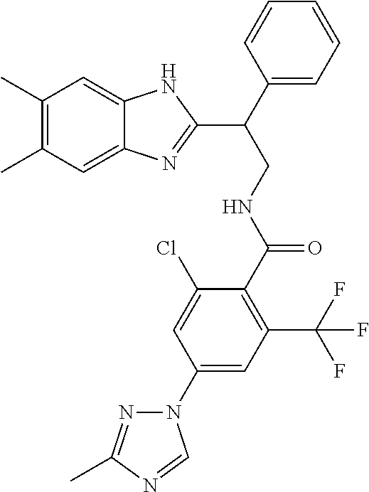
C1(C)=C(C)C=C2C(=C1)N=C(C(CNC(C1=C(C(F)(F)F)C=C(N3N=C(C)N=C3)C=C1Cl)=O)C1=CC=CC=C1)N2
